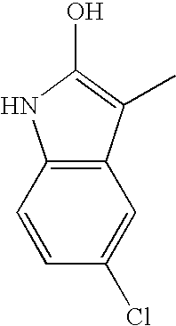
C12=C(C(C)=C(O)N1)C=C(Cl)C=C2
